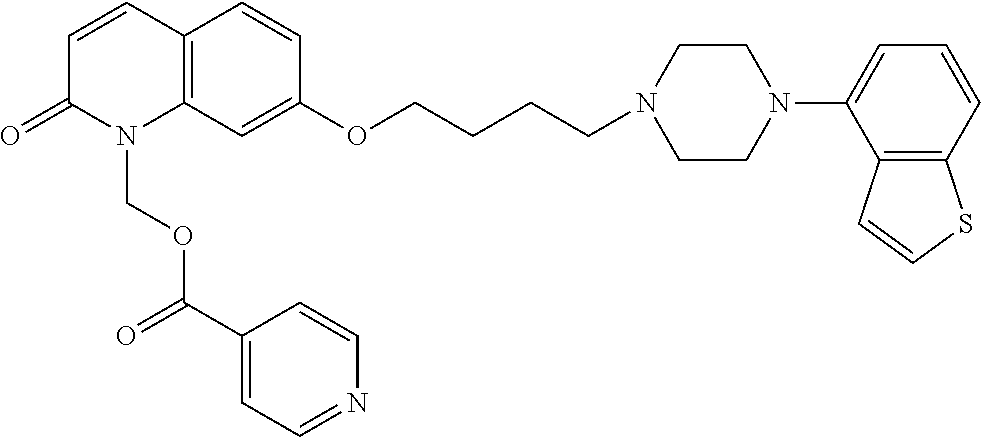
C12=C(C=C(OCCCCN3CCN(C4=CC=CC5=C4C=CS5)CC3)C=C1)N(COC(C1=CC=NC=C1)=O)C(=O)C=C2
